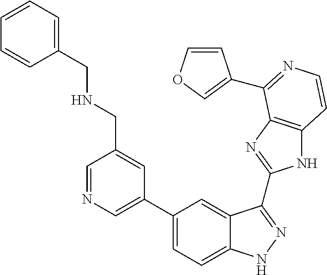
C1(C2=CN=CC(CNCC3=CC=CC=C3)=C2)=CC=C2C(=C1)C(C1=NC3=C(N1)C=CN=C3C1=COC=C1)=NN2
